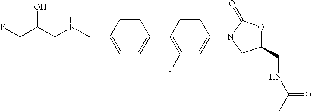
C(C1=CC=C(C2=C(F)C=C(N3C(=O)OC(CNC(C)=O)C3)C=C2)C=C1)NCC(CF)O
